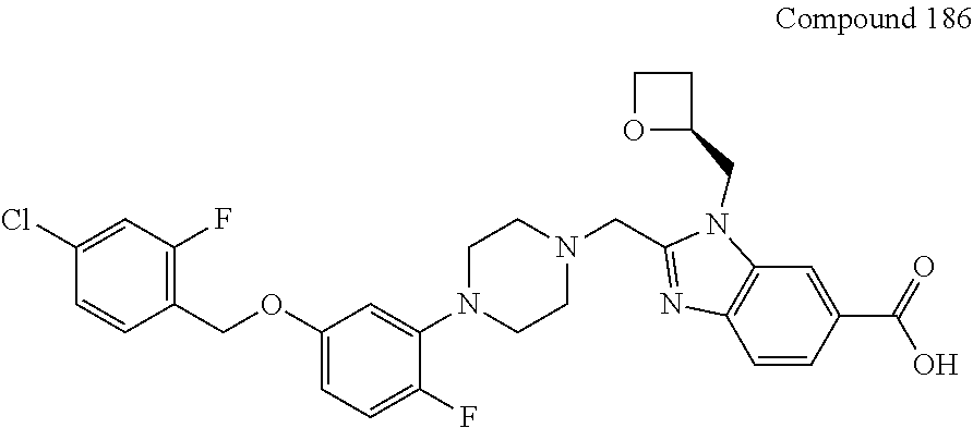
C1(Cl)=CC(F)=C(COC2=CC=C(F)C(N3CCN(CC4=NC5=C(N4CC4CCO4)C=C(C(=O)O)C=C5)CC3)=C2)C=C1
